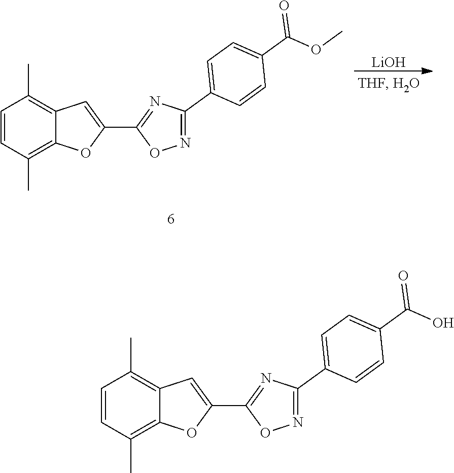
[LiOH].C1=CC(C)=C2C(=C1C)C=C(C1=NC(C3=CC=C(C(OC)=O)C=C3)=NO1)O2.C1=CC(C)=C2C(=C1C)C=C(C1=NC(C3=CC=C(C(O)=O)C=C3)=NO1)O2
